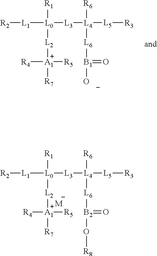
[R1][L0]([L1][R2])([L3][L4]([L5][R3])([R6])[L6][B1](=O)[O-])[L2][A1]([R4])([R5])[R7].[R1][L0]([L1][R2])([L2][A1]([R4])([R5])[R7])[L3][L4]([L5][R3])([R6])[L6][B2](=O)O[R8].[M]
